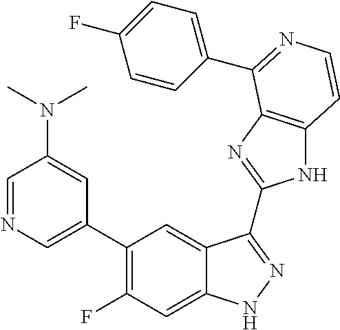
C1=C(C2=C(F)C=C3C(=C2)C(C2=NC4=C(N2)C=CN=C4C2=CC=C(F)C=C2)=NN3)C=C(N(C)C)C=N1
